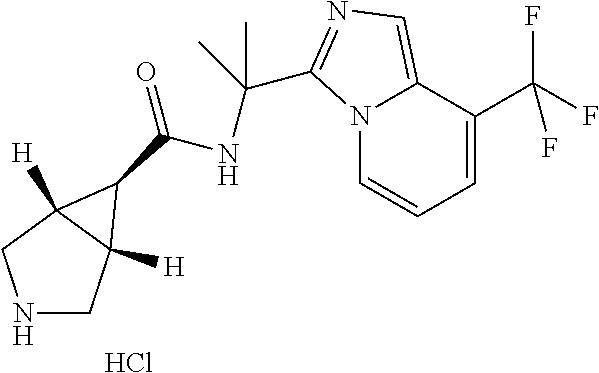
N1CC2([H])C([H])(C1)C2C(=O)NC(C1=NC=C2N1C=CC=C2C(F)(F)F)(C)C.Cl
